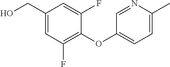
C1(F)=C(OC2=CC=C(C)N=C2)C(F)=CC(CO)=C1
